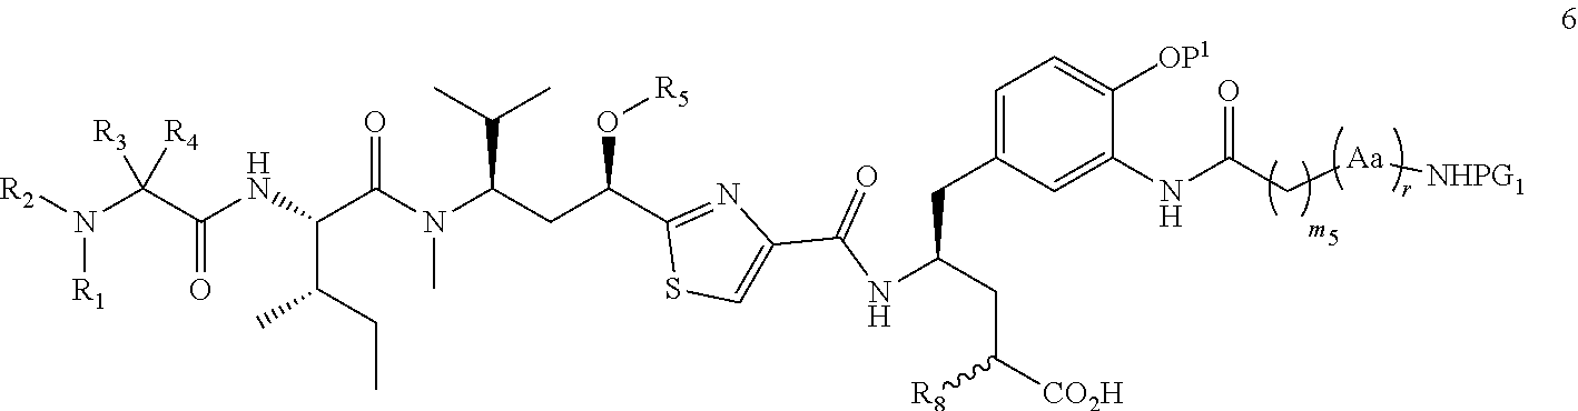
C(C(C1=NC(C(NC(CC([CO2H])[R8])CC2=CC=C([OP1])C(NC(C[Aa][NHPG1])=O)=C2)=O)=CS1)O[R5])C(N(C)C(C(C(CC)C)NC(=O)C([R3])([R4])N([R2])[R1])=O)C(C)C
